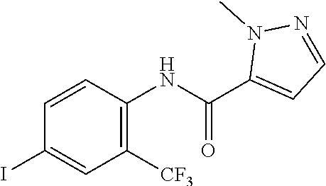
C1(I)=CC([CF3])=C(NC(C2=CC=NN2C)=O)C=C1
